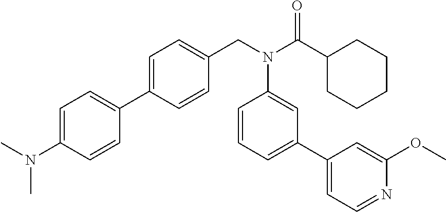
C1(C2=CC=C(CN(C(C3CCCCC3)=O)C3=CC(C4=CC=NC(OC)=C4)=CC=C3)C=C2)=CC=C(N(C)C)C=C1
